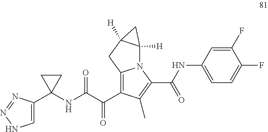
C1=C(C2(NC(C(C3=C4N(C(C(NC5=CC=C(F)C(F)=C5)=O)=C3C)C3([H])C([H])(C4)C3)=O)=O)CC2)N=NN1
